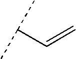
C(C(C)C)=C
